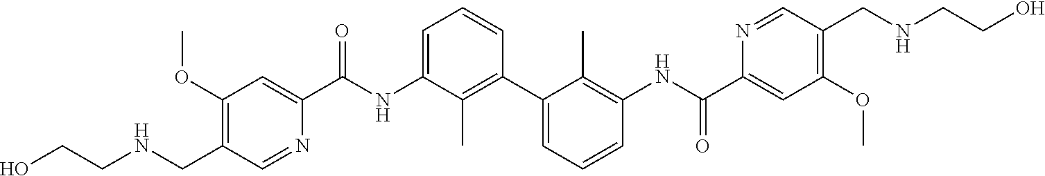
C1(OC)=C(CNCCO)C=NC(C(NC2=CC=CC(C3=CC=CC(NC(C4=CC(OC)=C(CNCCO)C=N4)=O)=C3C)=C2C)=O)=C1
